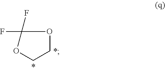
C1(F)(F)OCCO1
